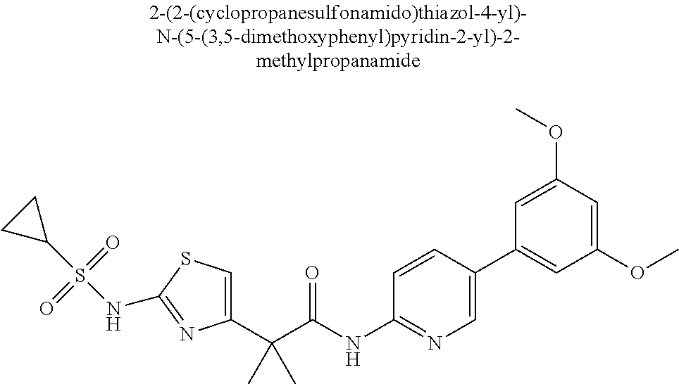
C1(C(C(NC2=NC=C(C3=CC(OC)=CC(OC)=C3)C=C2)=O)(C)C)=CSC(NS(C2CC2)(=O)=O)=N1
